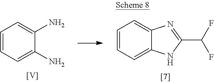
C1=CC=C(N)C(N)=C1.[V].C1=CC=C2C(=C1)N=C(C(F)F)N2
